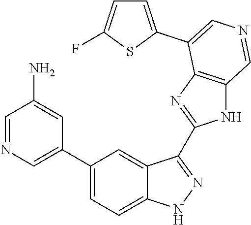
C1(C2=CN=CC(N)=C2)=CC=C2C(=C1)C(C1=NC3=C(N1)C=NC=C3C1=CC=C(F)S1)=NN2
